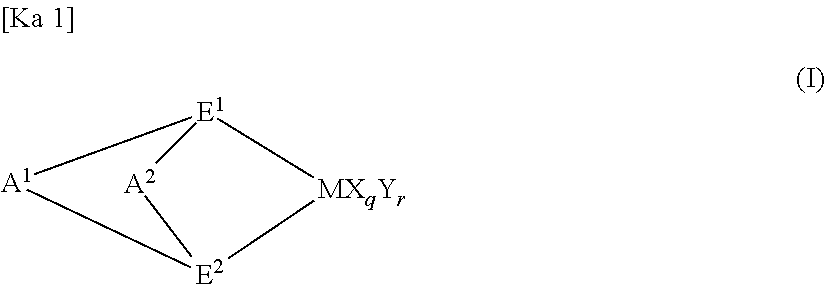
[E1]12[A1][E2]([MXqYr]1)[A2]2
